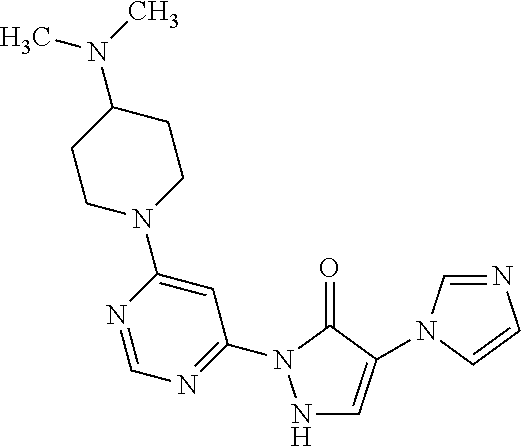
N1C=C(N2C=NC=C2)C(=O)N1C1=NC=NC(N2CCC(N(C)C)CC2)=C1
